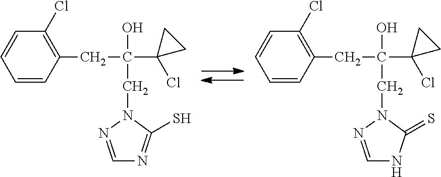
C1=CC(CC(C2(Cl)CC2)(O)CN2N=CNC2=S)=C(Cl)C=C1.C1=CC(CC(C2(Cl)CC2)(O)CN2N=CN=C2S)=C(Cl)C=C1
